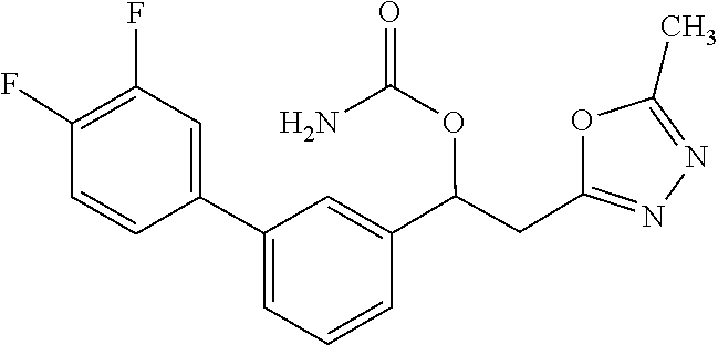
C1(C)=NN=C(CC(OC(=O)N)C2=CC(C3=CC(F)=C(F)C=C3)=CC=C2)O1
